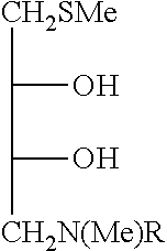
[CH2SMe]C(O)C(O)[CH2N(Me)R]
